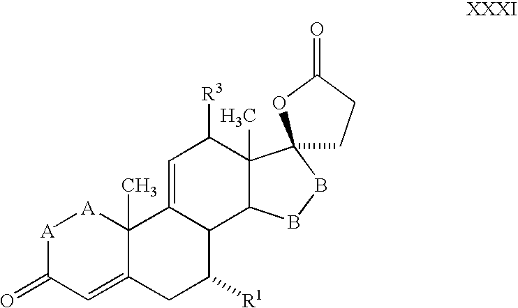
[A]1C(=O)C=C2C(C)([A]1)C1=CC([R3])C3(C)C(C1C([R1])C2)BBC31CCC(=O)O1
